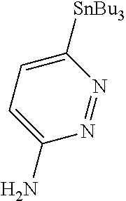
N1=NC([SnBu3])=CC=C1N
